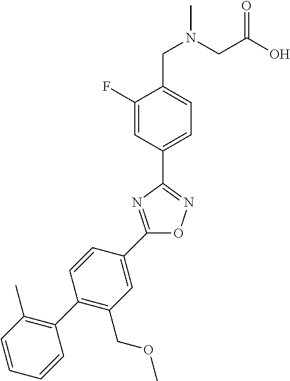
C1(F)=CC(C2=NOC(C3=CC(COC)=C(C4=C(C)C=CC=C4)C=C3)=N2)=CC=C1CN(CC(O)=O)C
